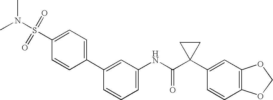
C1(C2=CC(NC(C3(C4=CC5=C(C=C4)OCO5)CC3)=O)=CC=C2)=CC=C(S(=O)(=O)N(C)C)C=C1
